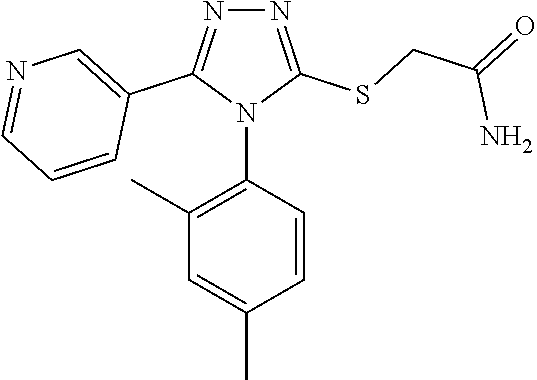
N1=C(SCC(=O)N)N(C2=C(C)C=C(C)C=C2)C(C2=CN=CC=C2)=N1
